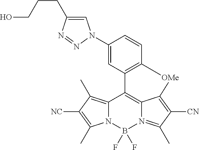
C12=C(C)C([NC])=C(C)N1B(F)(F)N1=C(C)C([CN])=C3C1=C2C1=C([OMe]3)C=CC(N2C=C(CCCO)N=N2)=C1
